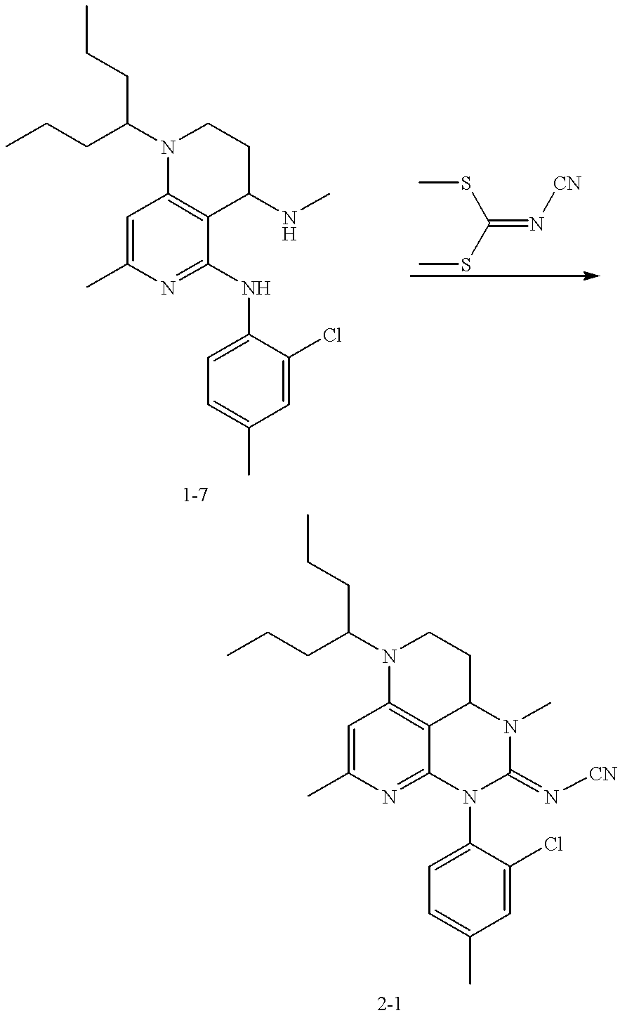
C1=C(C)N=C(NC2=CC=C(C)C=C2Cl)C2=C1N(C(CCC)CCC)CCC2NC.CSC(SC)=N[CN].C1=C(C)N=C2C3=C1N(C(CCC)CCC)CCC3N(C)C(=N[CN])N2C1=CC=C(C)C=C1Cl
